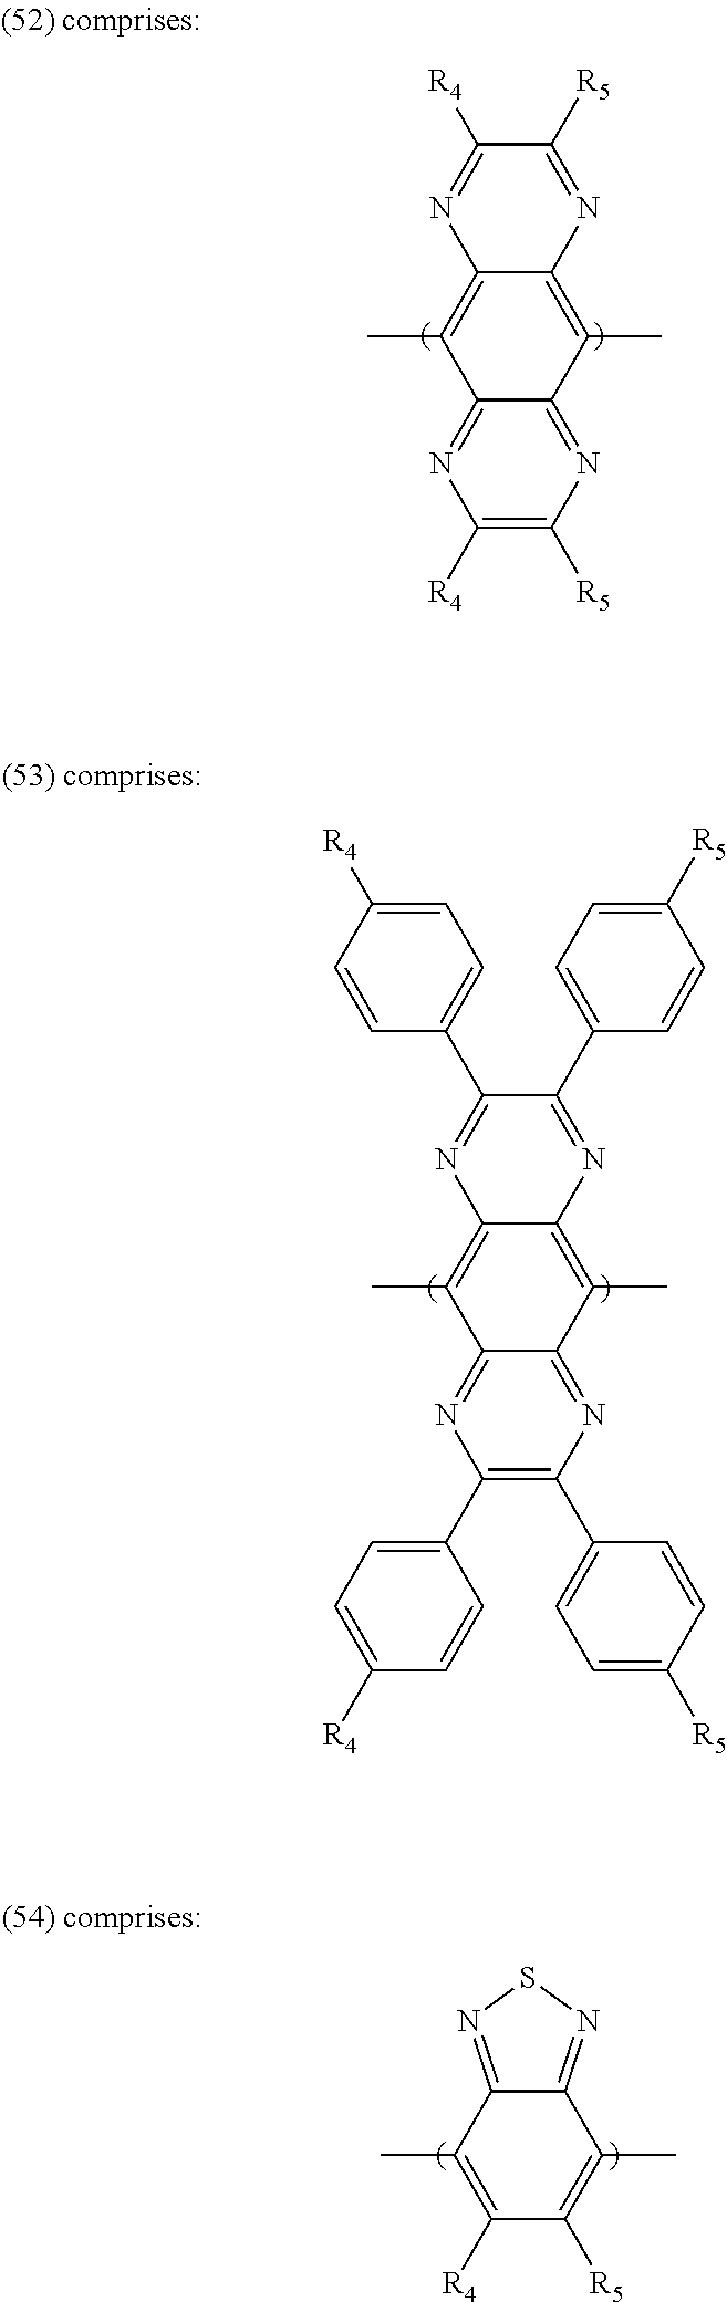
C12=C(C)C3=NC([R5])=C([R4])N=C3C(C)=C1N=C([R4])C([R5])=N2.C12=C(C)C3=NC(C4=CC=C([R5])C=C4)=C(C4=CC=C([R4])C=C4)N=C3C(C)=C1N=C(C1=CC=C([R4])C=C1)C(C1=CC=C([R5])C=C1)=N2.C12=NSN=C1C(C)=C([R4])C([R5])=C2C
